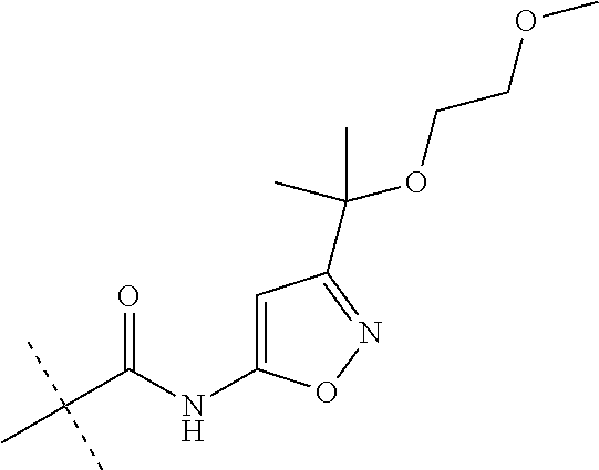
C(C(C)(C)C)(=O)NC1=CC(C(OCCOC)(C)C)=NO1
